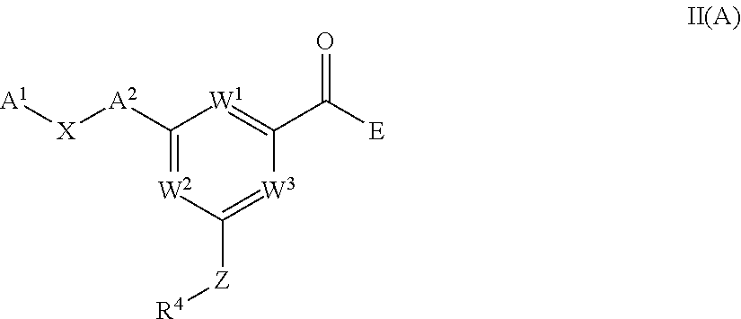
C1([A2][X][A1])=[W2]C([Z][R4])=[W3]C(C([E])=O)=[W1]1
